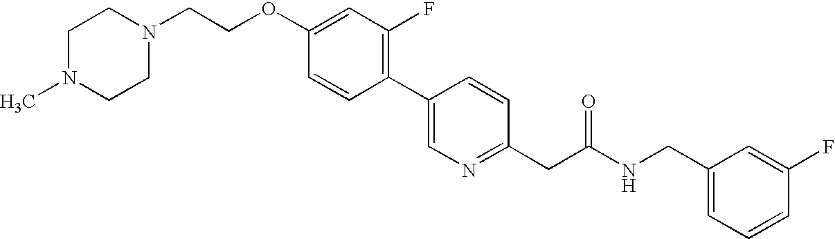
C(OC1=CC(F)=C(C2=CN=C(CC(NCC3=CC=CC(F)=C3)=O)C=C2)C=C1)CN1CCN(C)CC1
